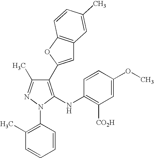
C1(C2=CC3=C(O2)C=CC(C)=C3)=C(NC2=C([CO2H])C=C(OC)C=C2)N(C2=C(C)C=CC=C2)N=C1C
